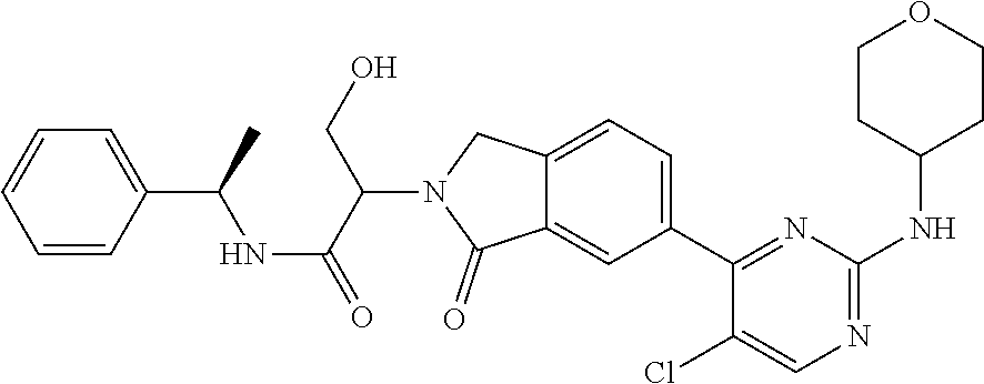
C12=CC(C3=NC(NC4CCOCC4)=NC=C3Cl)=CC=C1CN(C(C(NC(C1=CC=CC=C1)C)=O)CO)C2=O
